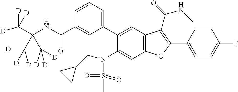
N(C(C1=CC(C2=CC3=C(C=C2N(CC2CC2)S(C)(=O)=O)OC(C2=CC=C(F)C=C2)=C3C(=O)NC)=CC=C1)=O)C(C([D])([D])[D])(C([D])([D])[D])C([D])([D])[D]
